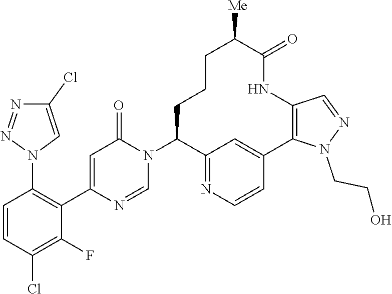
C1=CC(Cl)=C(F)C(C2=CC(=O)N(C3C4=NC=CC(=C4)C4=C(NC(=O)C([Me])CCC3)C=NN4CCO)C=N2)=C1N1C=C(Cl)N=N1
